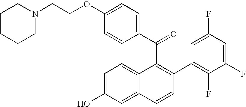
C(C1=C(C2=C(F)C(F)=CC(F)=C2)C=CC2=CC(O)=CC=C12)(C1=CC=C(OCCN2CCCCC2)C=C1)=O
